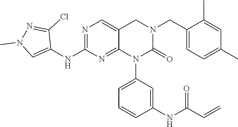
C=CC(NC1=CC(N2C(=O)N(CC3=CC=C(C)C=C3C)CC3=CN=C(NC4=CN(C)N=C4Cl)N=C23)=CC=C1)=O
